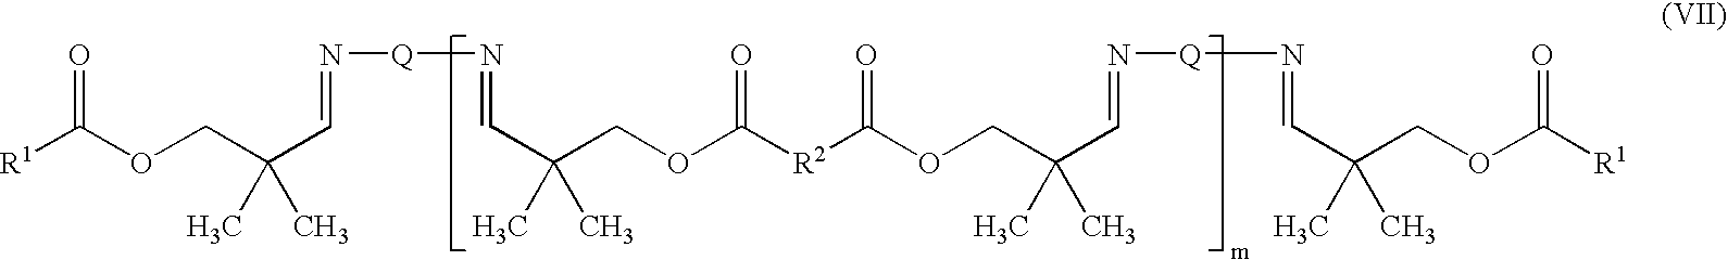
[R1]C(OCC(C=N[Q]N=CC(COC([R2]C(OCC(C=N[Q]N=CC(COC([R1])=O)(C)C)(C)C)=O)=O)(C)C)(C)C)=O
